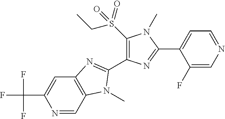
N1=CC2=C(C=C1C(F)(F)F)N=C(C1=C(S(CC)(=O)=O)N(C)C(C3=CC=NC=C3F)=N1)N2C
